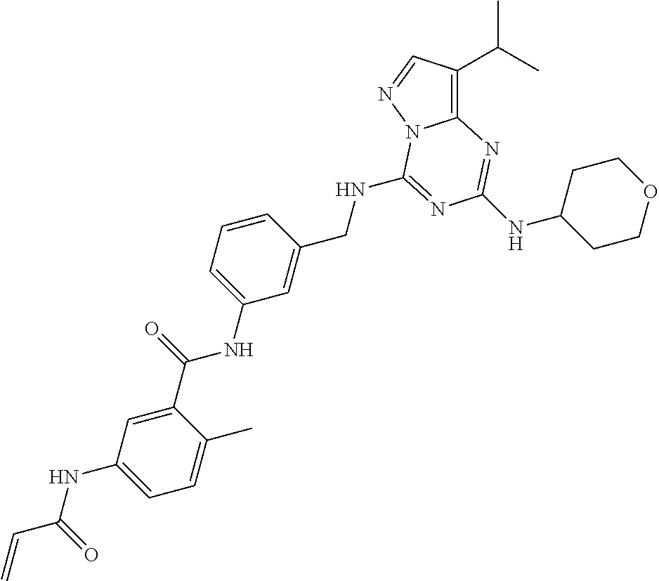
C12=C(C(C)C)C=NN1C(NCC1=CC(NC(=O)C3=CC(NC(=O)C=C)=CC=C3C)=CC=C1)=NC(NC1CCOCC1)=N2
